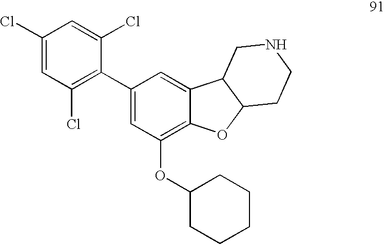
C1(Cl)=CC(Cl)=C(C2=CC(OC3CCCCC3)=C3C(=C2)C2C(O3)CCNC2)C(Cl)=C1
